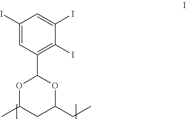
C1(I)=CC(C2OC(CC)CC(C)O2)=C(I)C(I)=C1
